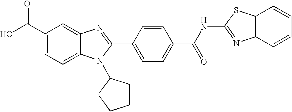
C1(C(O)=O)=CC=C2C(=C1)N=C(C1=CC=C(C(=O)NC3=NC4=C(S3)C=CC=C4)C=C1)N2C1CCCC1
